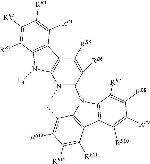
C1([RB10])=C([RB9])C([RB8])=C([RB7])C2=C1C1=C(N2C2=N(C)C3=C(C([RB5])=C2[RB6])C2=C(N3[LA])C([RB1])=C([RB2])C([RB3])=C2[RB4])C(C)=C([RB13])C([RB12])=C1[RB11]
